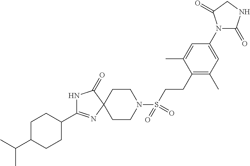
N1C(C2CCC(C(C)C)CC2)=NC2(C1=O)CCN(S(CCC1=C(C)C=C(N3C(=O)NCC3=O)C=C1C)(=O)=O)CC2
